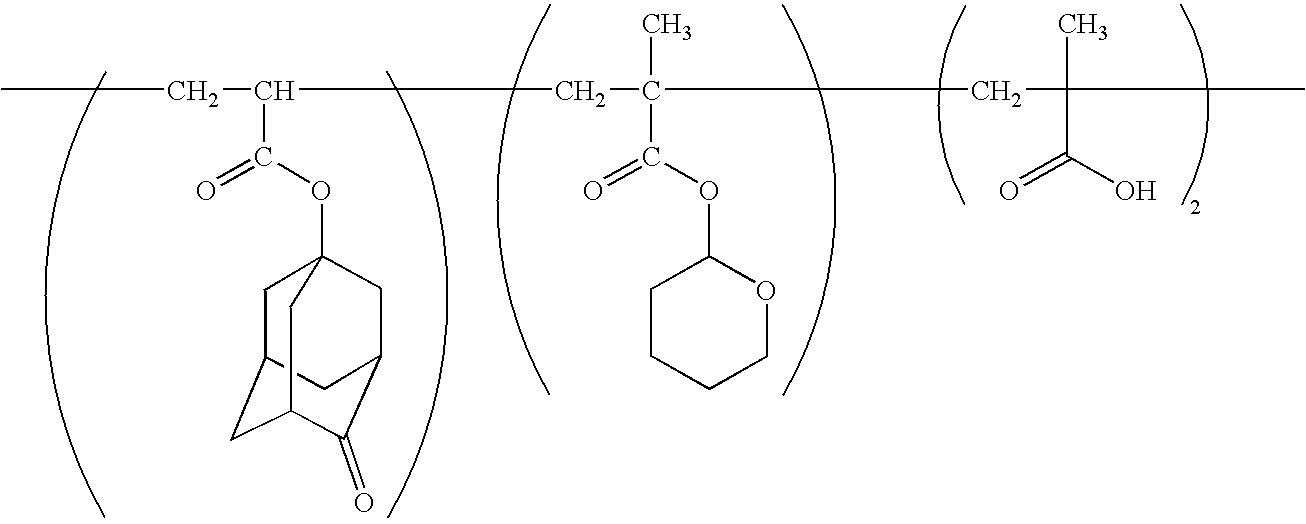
CCC(C(OC12CC3CC(C(=O)C(C1)C3)C2)=O)CC(C)(C(OC1CCCCO1)=O)CC(C)(C(O)=O)C
